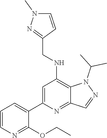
C1=CC=C(C2=CC(NCC3=NN(C)C=C3)=C3C(=N2)C=NN3C(C)C)C(OCC)=N1
